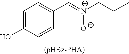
C1=C(O)C=CC(C=[N+]([O-])CCC)=C1
